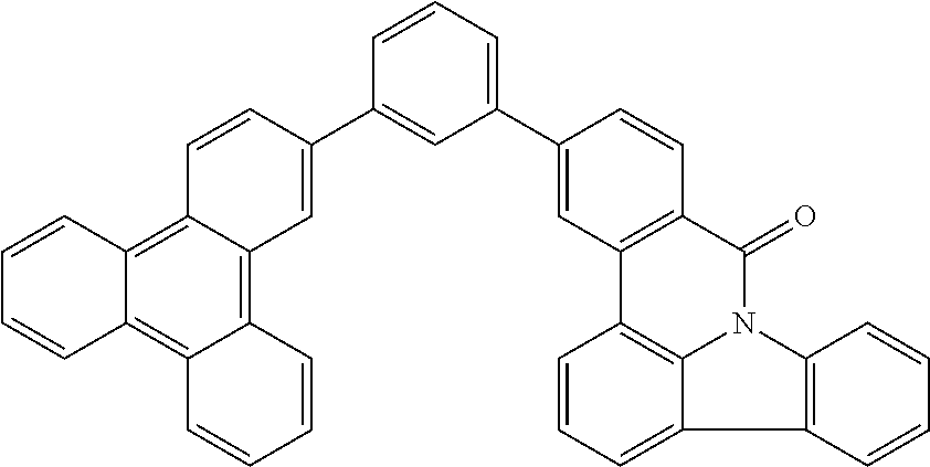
C1=CC2=C3C(=C4C(=C2C=C1)C=CC=C4)C=C(C1=CC(C2=CC4=C(C=C2)C(=O)N2C5=C4C=CC=C5C4=C2C=CC=C4)=CC=C1)C=C3
